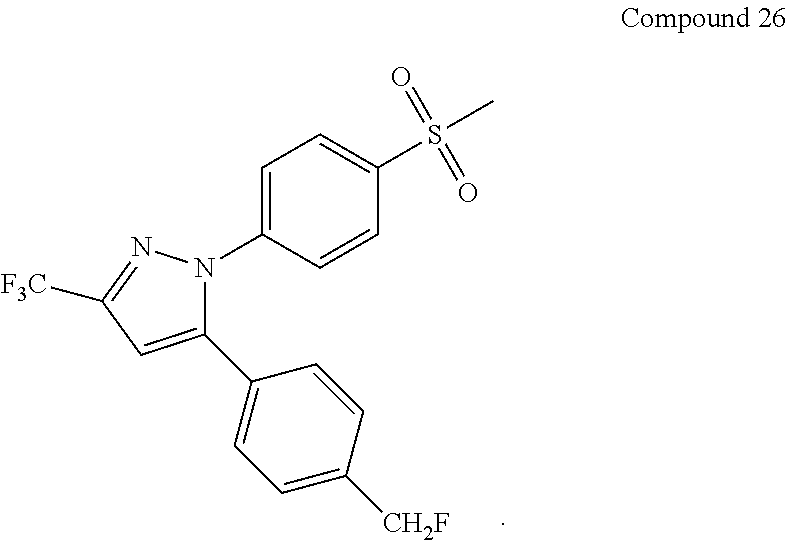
C1=C(N2C(C3=CC=C([CH2F])C=C3)=CC([F3C])=N2)C=CC(S(=O)(=O)C)=C1
